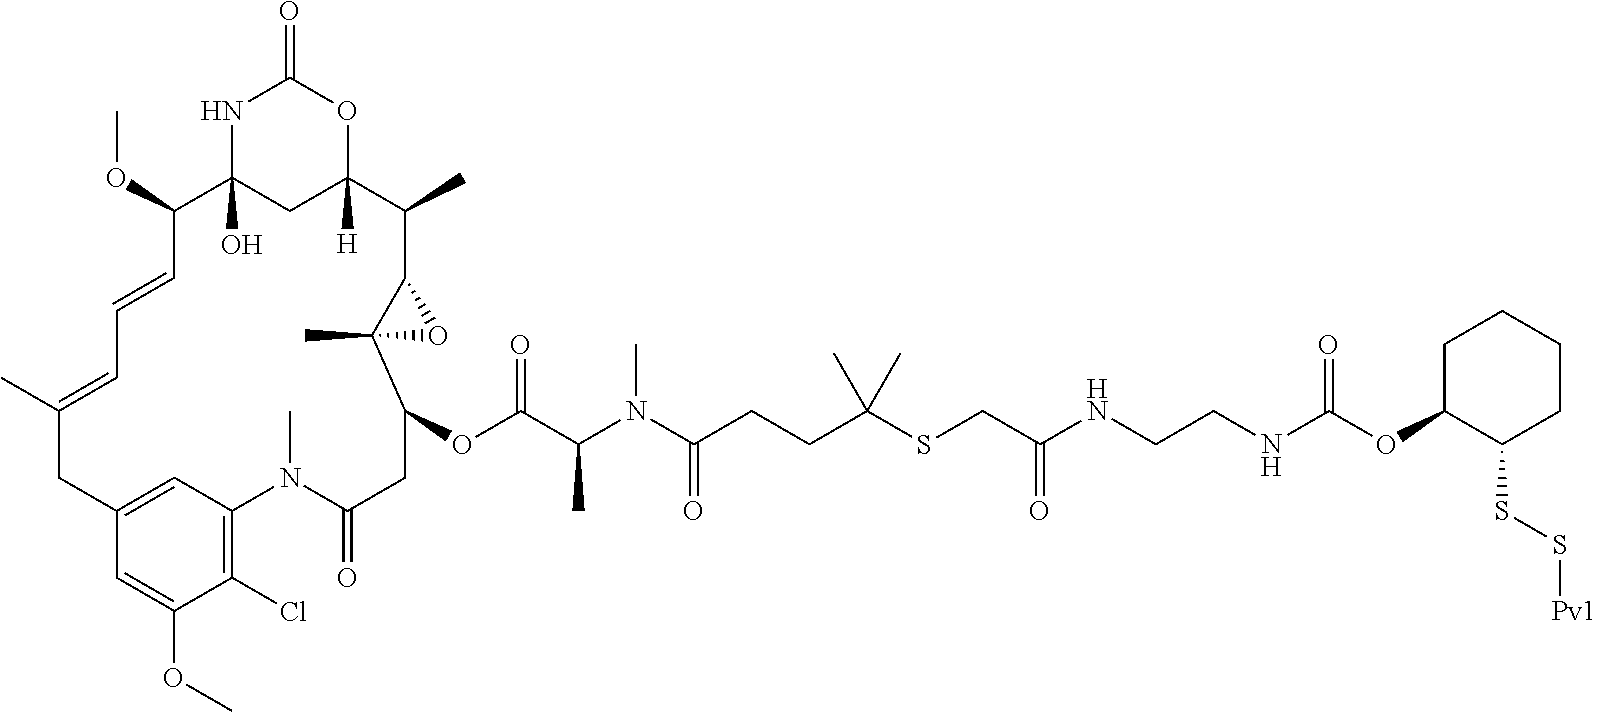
N1C2(O)CC([H])(OC1=O)C(C)C1C(C)(C(OC(C(N(C(CCC(SCC(NCCNC(OC3C(SS[Pv1])CCCC3)=O)=O)(C)C)=O)C)C)=O)CC(=O)N(C)C3=C(Cl)C(OC)=CC(=C3)CC(C)=CC=CC2OC)O1
